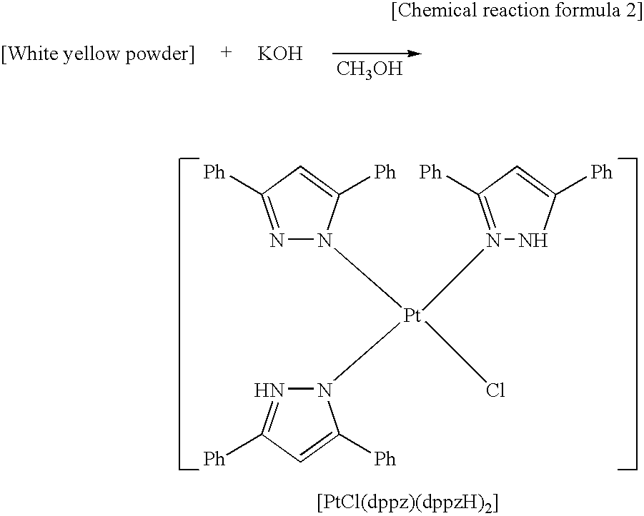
N1=C([Ph])C=C([Ph])N1[Pt](Cl)(N1N=C([Ph])C=C1[Ph])N1=C([Ph])C=C([Ph])N1.[CH3OH].[KOH]
